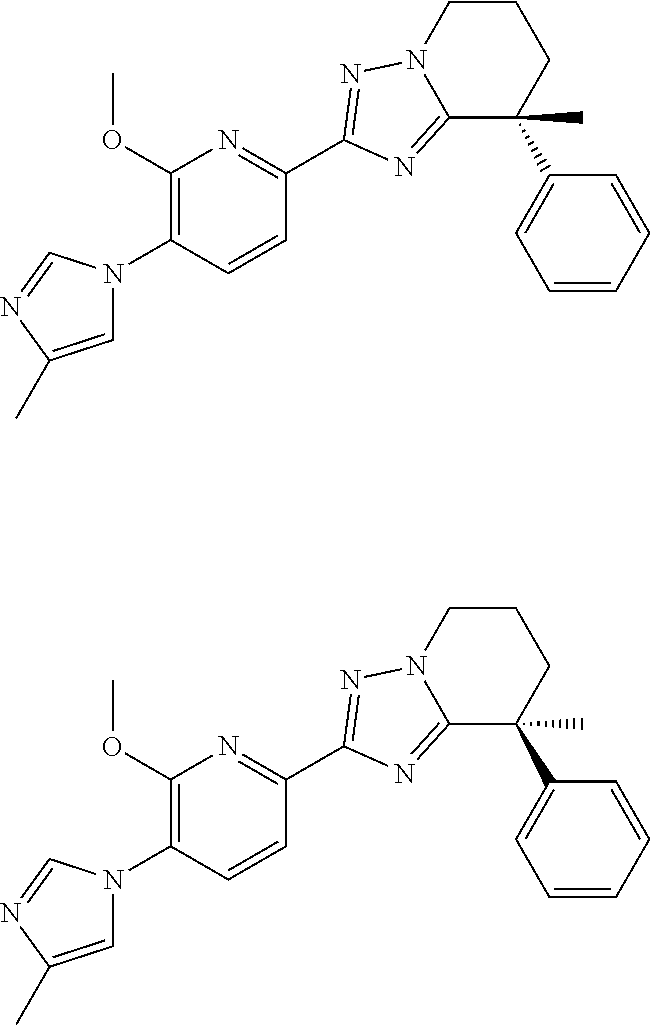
C1(OC)=C(N2C=C(C)N=C2)C=CC(C2=NN3CCCC(C4=CC=CC=C4)(C)C3=N2)=N1.C1(OC)=C(N2C=C(C)N=C2)C=CC(C2=NN3CCCC(C4=CC=CC=C4)(C)C3=N2)=N1
